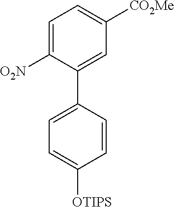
C1=C([O2N])C(C2=CC=C([OTIPS])C=C2)=CC([CO2Me])=C1
